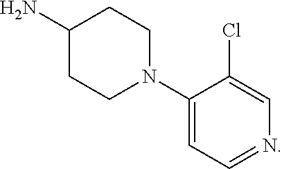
NC1CCN(C2=CC=NC=C2Cl)CC1
